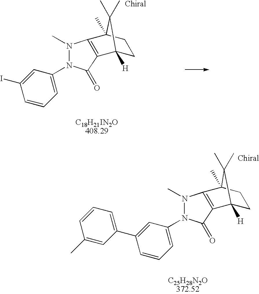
N1(C)N(C2=CC=CC(I)=C2)C(=O)C2=C1C1(C)CCC2([H])C1(C)C.N1(C)N(C2=CC=CC(C3=CC=CC(C)=C3)=C2)C(=O)C2=C1C1(C)CCC2([H])C1(C)C
